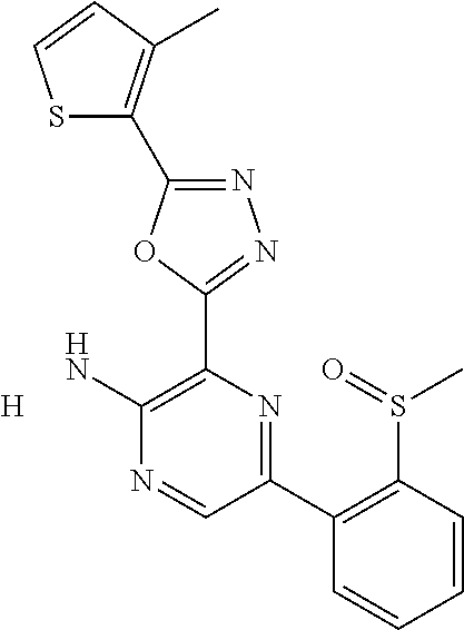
N1=C(C2=C(C)C=CS2)OC(C2=C(N)N=CC(C3=C(S(=O)C)C=CC=C3)=N2)=N1.[H]
